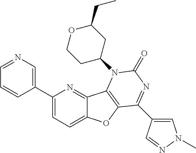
C1(C2=CC=C3C(=N2)C2=C(O3)C(C3=CN(C)N=C3)=NC(=O)N2C2CCOC(CC)C2)=CN=CC=C1
